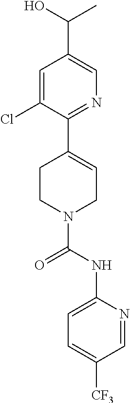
C1=C(Cl)C(C2=CCN(C(NC3=CC=C([CF3])C=N3)=O)CC2)=NC=C1C(O)C
